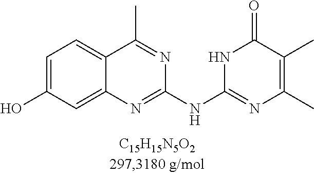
C1=C(O)C=C2C(=C1)C(C)=NC(NC1=NC(C)=C(C)C(=O)N1)=N2
